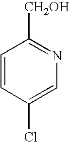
C1=CC(Cl)=CN=C1[CH2OH]
